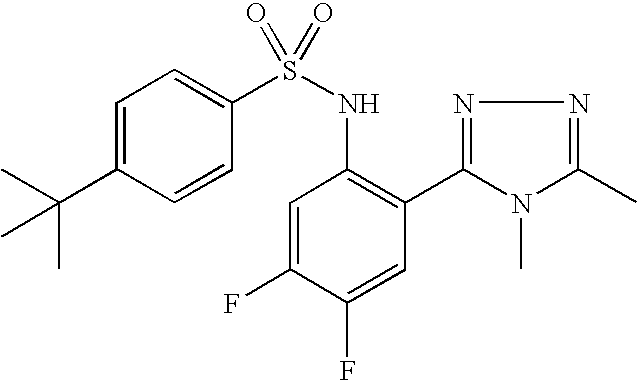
C1=C(C(C)(C)C)C=CC(S(NC2=C(C3=NN=C(C)N3C)C=C(F)C(F)=C2)(=O)=O)=C1
